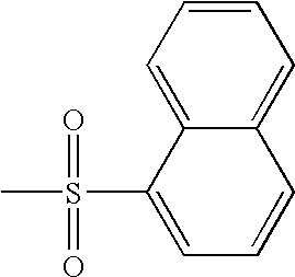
S(C1=CC=CC2=CC=CC=C12)(C)(=O)=O
